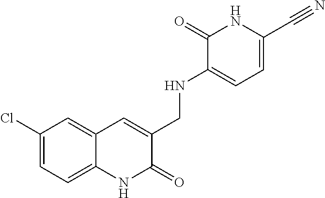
C1(Cl)=CC=C2C(=C1)C=C(CNC1=CC=C(C#N)NC1=O)C(=O)N2
